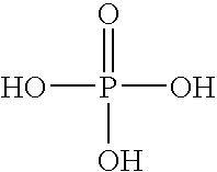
OP(=O)(O)O
